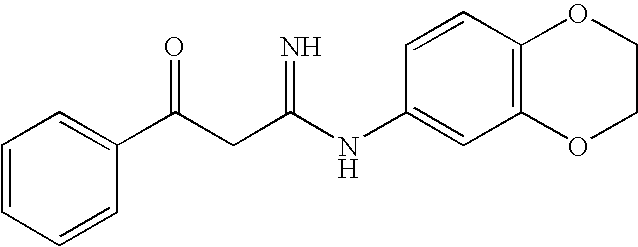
C1=CC=CC(C(CC(NC2=CC3=C(C=C2)OCCO3)=N)=O)=C1
